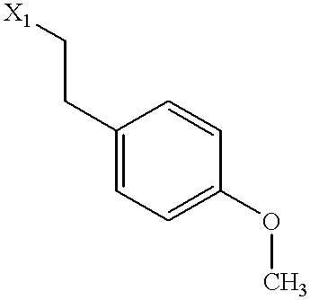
C1(CC[X1])=CC=C(OC)C=C1
